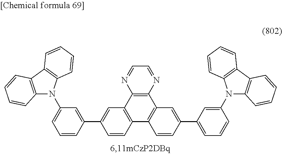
C1=CC(C2=CC3=C(C=C2)C2=C(C4=C3N=CC=N4)C=C(C3=CC=CC(N4C5=C(C6=C4C=CC=C6)C=CC=C5)=C3)C=C2)=CC(N2C3=C(C4=C2C=CC=C4)C=CC=C3)=C1
